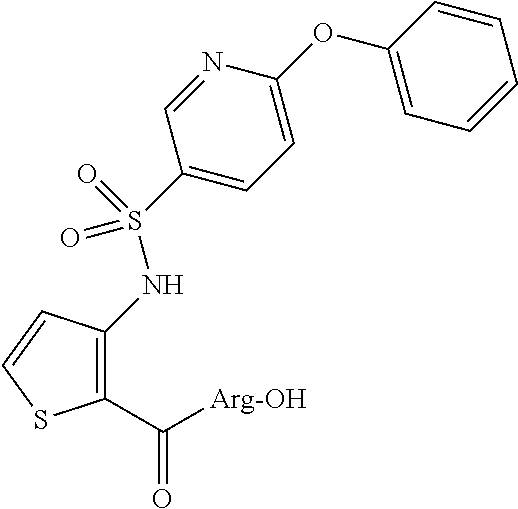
C1(C([Arg-OH])=O)=C(NS(C2=CC=C(OC3=CC=CC=C3)N=C2)(=O)=O)C=CS1
